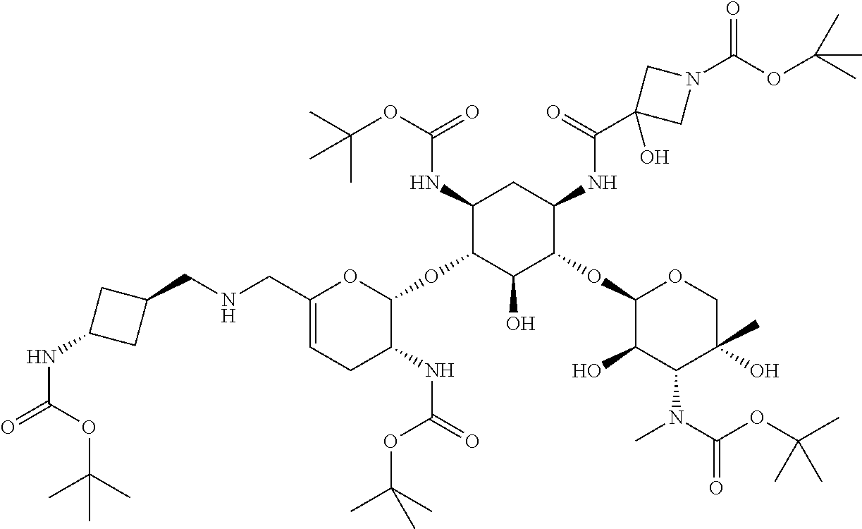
N(CC1=CCC(NC(OC(C)(C)C)=O)C(OC2C(O)C(OC3C(O)C(N(C(OC(C)(C)C)=O)C)C(O)(C)CO3)C(NC(C3(O)CN(C(OC(C)(C)C)=O)C3)=O)CC2NC(=O)OC(C)(C)C)O1)CC1CC(NC(OC(C)(C)C)=O)C1
